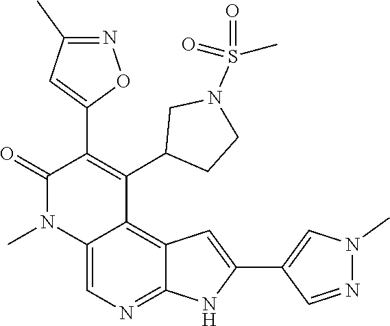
C12=C3C=C(C4=CN(C)N=C4)NC3=NC=C1N(C)C(=O)C(C1=CC(C)=NO1)=C2C1CCN(S(=O)(C)=O)C1
